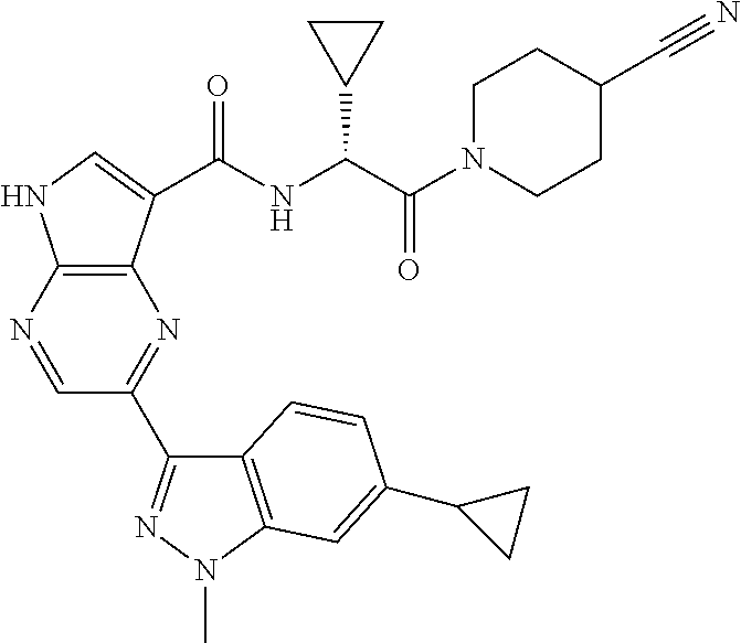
C12=C(N=CC(C3=NN(C)C4=C3C=CC(C3CC3)=C4)=N1)NC=C2C(=O)NC(C(N1CCC(C#N)CC1)=O)C1CC1
